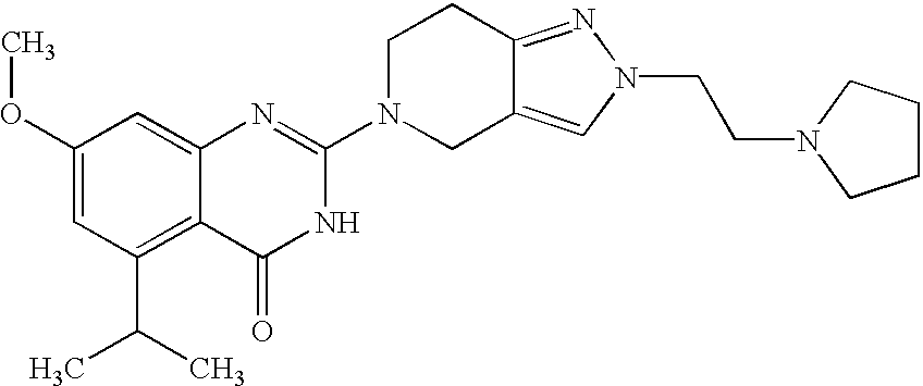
C1(OC)=CC(C(C)C)=C2C(=C1)N=C(N1CC3=CN(CCN4CCCC4)N=C3CC1)NC2=O
